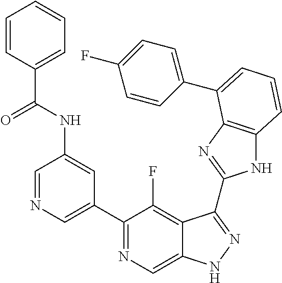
C1=NC=C(C2=NC=C3C(=C2F)C(C2=NC4=C(N2)C=CC=C4C2=CC=C(F)C=C2)=NN3)C=C1NC(C1=CC=CC=C1)=O
